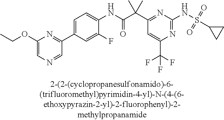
C1(NC(=O)C(C2=NC(NS(C3CC3)(=O)=O)=NC(C(F)(F)F)=C2)(C)C)=CC=C(C2=NC(OCC)=CN=C2)C=C1F
